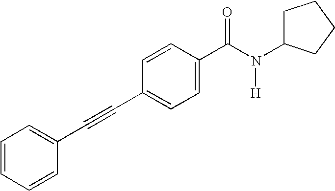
C1=CC=CC(C#CC2=CC=C(C(N([H])C3CCCC3)=O)C=C2)=C1
